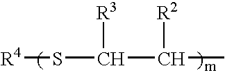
[R4]SC(C(C)[R2])[R3]
